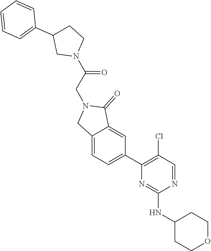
N1=CC(Cl)=C(C2=CC=C3C(=C2)C(=O)N(CC(=O)N2CCC(C4=CC=CC=C4)C2)C3)N=C1NC1CCOCC1
